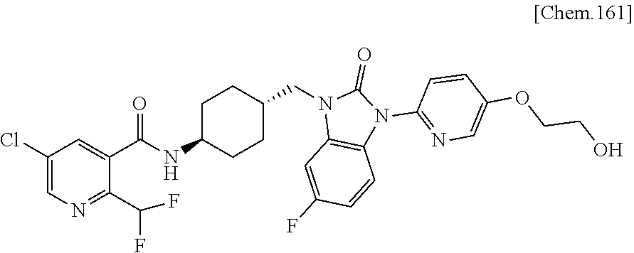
C1(Cl)=CN=C(C(F)F)C(C(NC2CCC(CN3C4=C(N(C5=NC=C(OCCO)C=C5)C3=O)C=CC(F)=C4)CC2)=O)=C1
